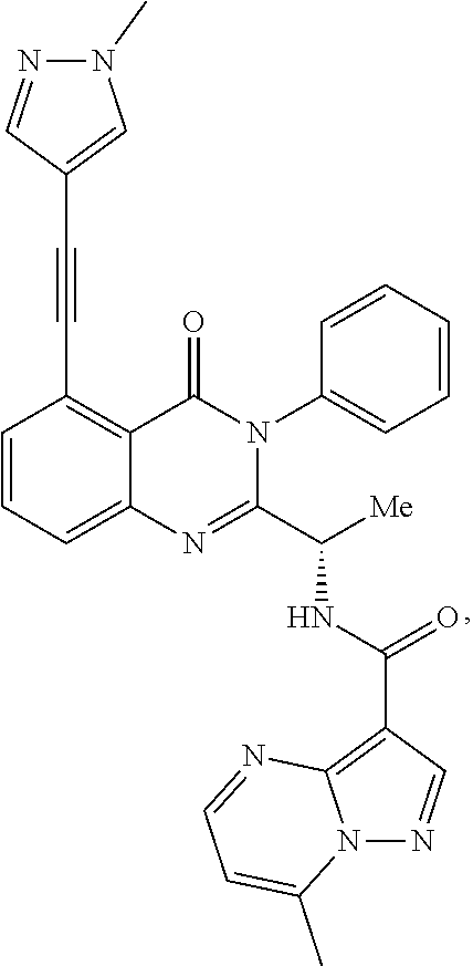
C1=CC=C2C(=C1C#CC1=CN(C)N=C1)C(=O)N(C1=CC=CC=C1)C(C([Me])NC(=O)C1=C3N(N=C1)C(C)=CC=N3)=N2
